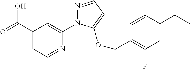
C(C1=CC=NC(N2N=CC=C2OCC2=C(F)C=C(CC)C=C2)=C1)(=O)O
